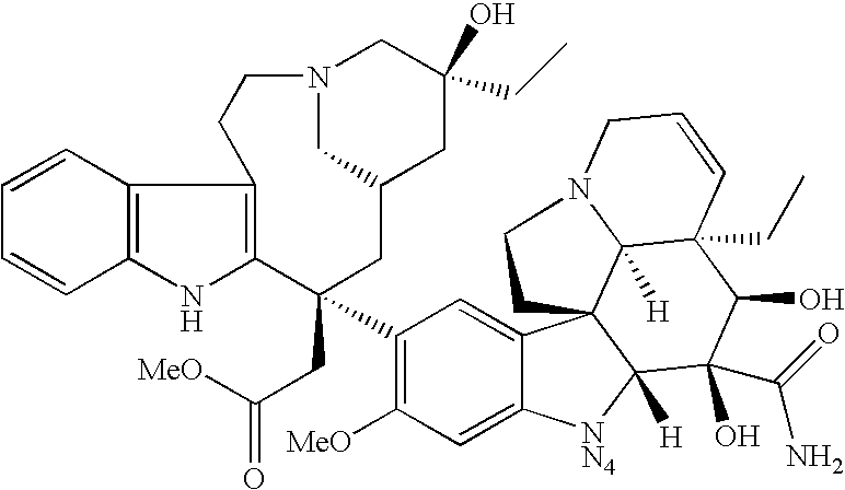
C12=C(NC3=C1CCN1CC(O)(CC)CC(CC3(CC([MeO])=O)C3=C([MeO])C=C4C(=C3)C35C([H])([NN4]4)C(C(N)=O)(O)C(O)C4(CC)C3([H])N(CC=C4)CC5)C1)C=CC=C2
